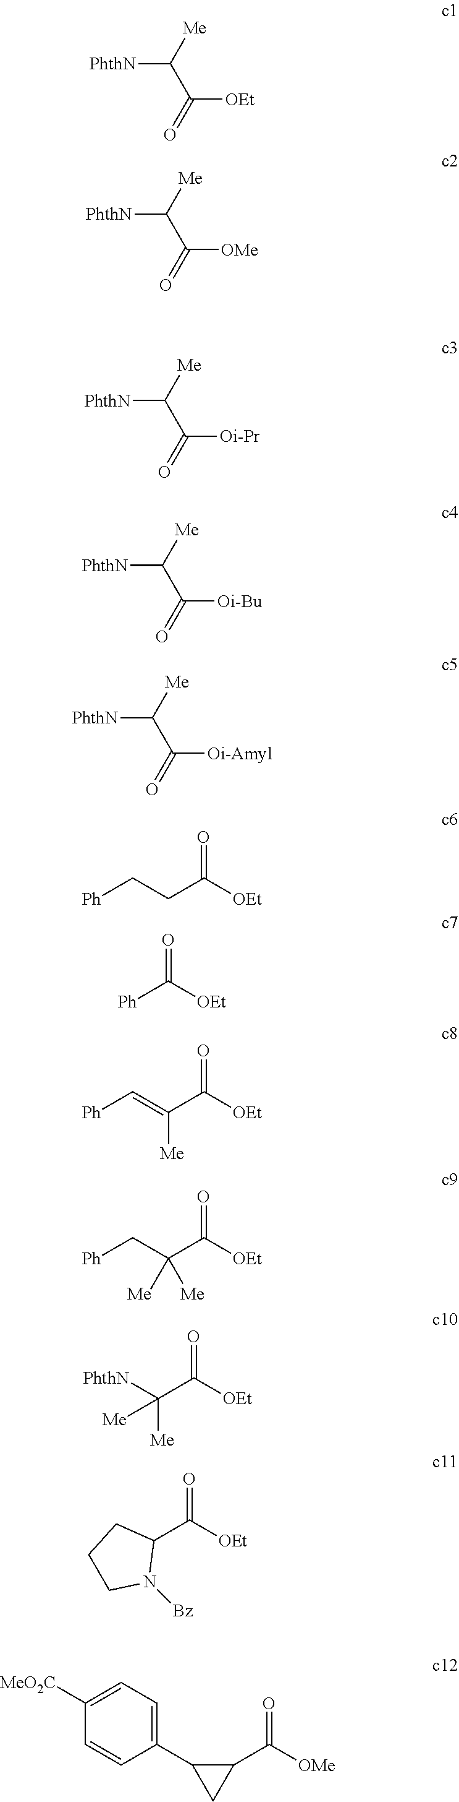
C([OEt])(C([Me])[PhthN])=O.C(CC(=O)[OEt])[Ph].[Ph]C(=O)[OEt].C(=C(C(=O)[OEt])[Me])[Ph].C(C(C(=O)[OEt])([Me])[Me])[Ph].C([OMe])(C([Me])[PhthN])=O.C([Oi-Pr])(C([Me])[PhthN])=O.C([Oi-Bu])(C([Me])[PhthN])=O.C([Oi-Amyl])(C([Me])[PhthN])=O.[PhthN]C(C(=O)[OEt])([Me])[Me].C1(C(=O)[OEt])CCCN1[Bz].C1(C(=O)[OMe])C(C2=CC=C([MeO2C])C=C2)C1
